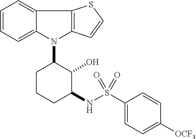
N1(C2CCCC(NS(C3=CC=C([OCF3])C=C3)(=O)=O)C2O)C2=C(C3=CC=CC=C13)SC=C2
